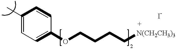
C1(C)=CC=C(OCCCC[N(CH2CH3)3])C=C1
